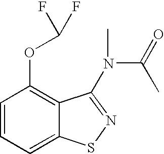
C1=CC=C2C(=C1OC(F)F)C(N(C)C(=O)C)=NS2
